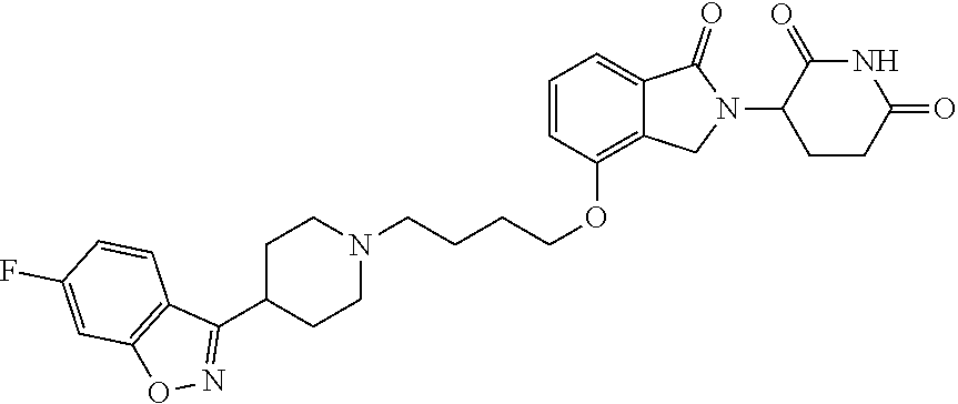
C(CCOC1=C2C(=CC=C1)C(=O)N(C1CCC(=O)NC1=O)C2)CN1CCC(C2=NOC3=C2C=CC(F)=C3)CC1
